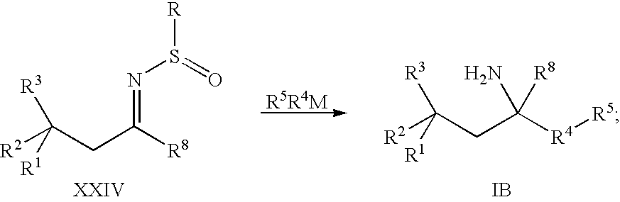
[R3]C(CC([R8])=NS([R])=O)([R2])[R1].[R5R4M].[R3]C(CC([R4][R5])([R8])N)([R2])[R1].[IB]
